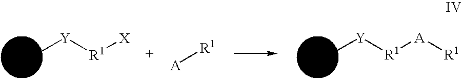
C[Y][R1][A][R1].C[Y][R1][X].[A][R1]
